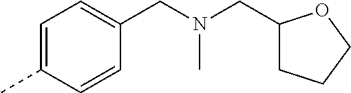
C1=C(C)C=CC(CN(CC2CCCO2)C)=C1
